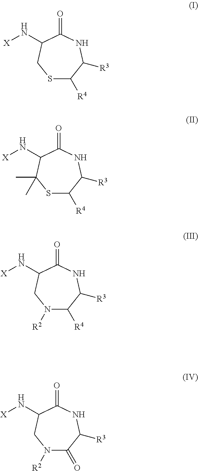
S1C([R4])C([R3])NC(=O)C(N[X])C1.S1C([R4])C([R3])NC(=O)C(N[X])C1(C)C.N1([R2])C([R4])C([R3])NC(=O)C(N[X])C1.N1([R2])C(=O)C([R3])NC(=O)C(N[X])C1
